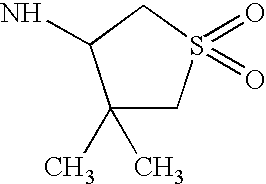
C1(C)(C)CS(=O)(=O)CC1N
